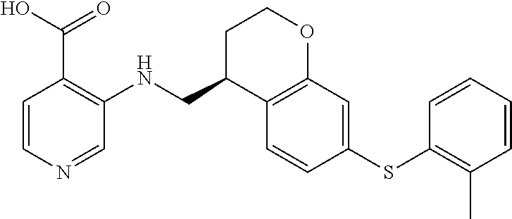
C1=CN=CC(NCC2C3=C(OCC2)C=C(SC2=C(C)C=CC=C2)C=C3)=C1C(O)=O
